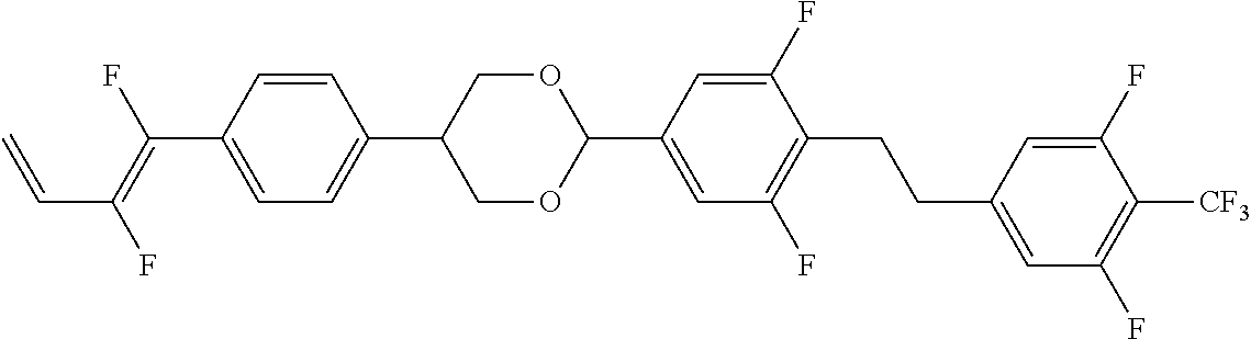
C1=CC(C(=C(F)C=C)F)=CC=C1C1COC(C2=CC(F)=C(CCC3=CC(F)=C([CF3])C(F)=C3)C(F)=C2)OC1
